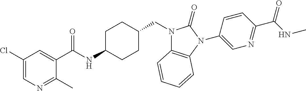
C1(C(NC2CCC(CN3C4=C(N(C5=CN=C(C(NC)=O)C=C5)C3=O)C=CC=C4)CC2)=O)=CC(Cl)=CN=C1C
